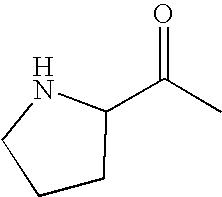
C1CC(C(C)=O)NC1
